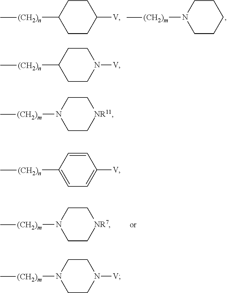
C1CC([V])CCC1[(CH2)n]C.C1CCCCN1[(CH2)m]C.C1C[NR7]CCN1[(CH2)m]C.C1CN([V])CCC1[(CH2)n]C.C1C[NR11]CCN1[(CH2)m]C.C1=C([(CH2)n]C)C=CC([V])=C1.C1CN([V])CCN1[(CH2)m]C
